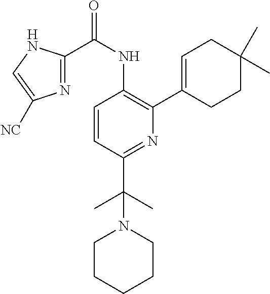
C1=CC(C(C)(C)N2CCCCC2)=NC(C2=CCC(C)(C)CC2)=C1NC(C1=NC([NC])=CN1)=O
